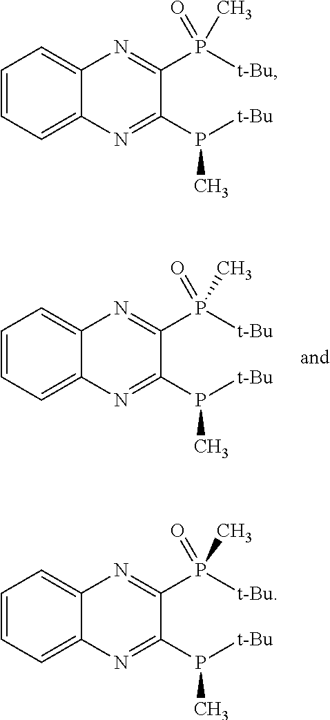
C1=CC=C2C(=C1)N=C(P([t-Bu])(C)=O)C(P([t-Bu])C)=N2.C1=CC=C2C(=C1)N=C(P([t-Bu])(C)=O)C(P([t-Bu])C)=N2.C1=CC=C2C(=C1)N=C(P([t-Bu])(C)=O)C(P([t-Bu])C)=N2
